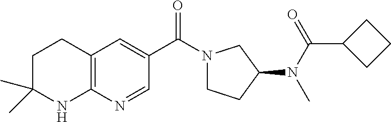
C(C1=CC2=C(N=C1)NC(C)(C)CC2)(=O)N1CCC(N(C)C(C2CCC2)=O)C1
